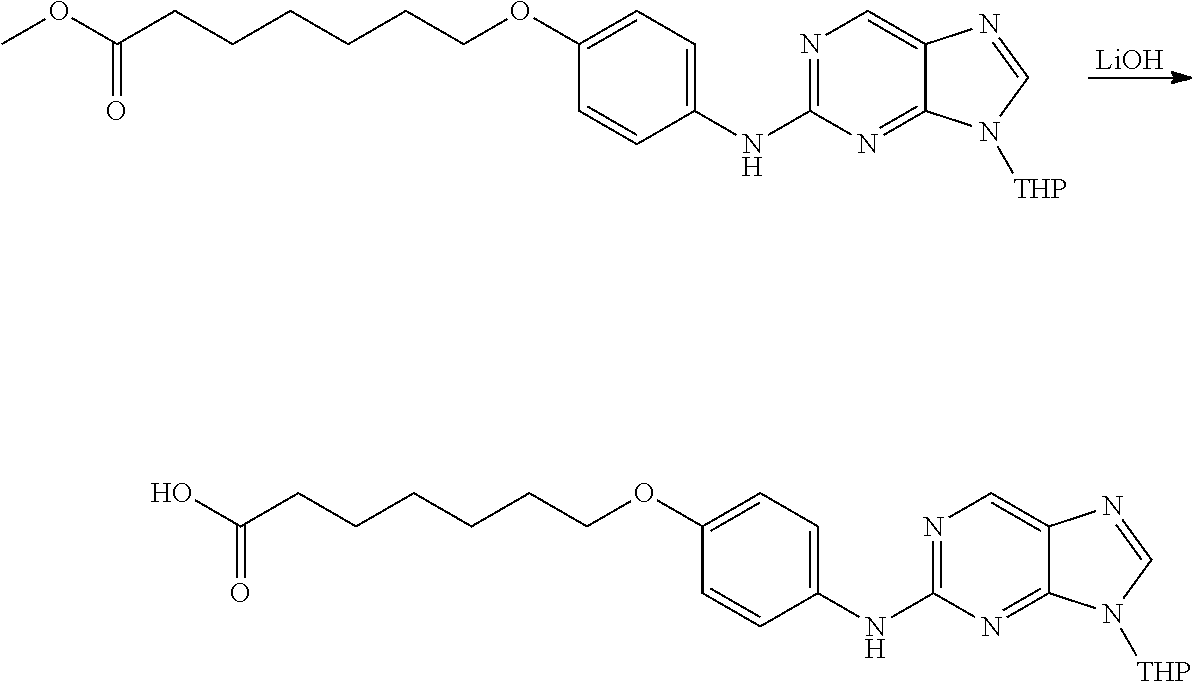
[LiOH].N1=C(NC2=CC=C(OCCCCCCC(OC)=O)C=C2)N=C2C(=C1)N=CN2[THP].N1=C(NC2=CC=C(OCCCCCCC(O)=O)C=C2)N=C2C(=C1)N=CN2[THP]
